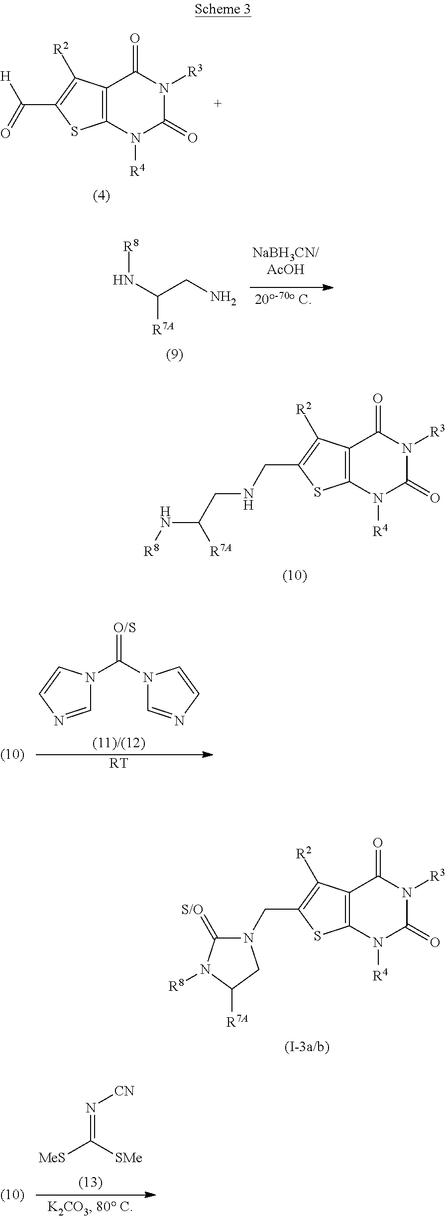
C12=C(N([R4])C(=O)N([R3])C1=O)SC(C(=O)[H])=C2[R2].[R8]NC([R7A])CN.C12=C(N([R4])C(=O)N([R3])C1=O)SC(CNCC(N[R8])[R7A])=C2[R2].N1(C(N2C=NC=C2)=[O/S])C=NC=C1.[(11)/(12)].[RT].C12=C(N([R4])C(=O)N([R3])C1=O)SC(CN1C(=[S/O])N([R8])C([R7A])C1)=C2[R2].[MeS]C([SMe])=N[CN]
